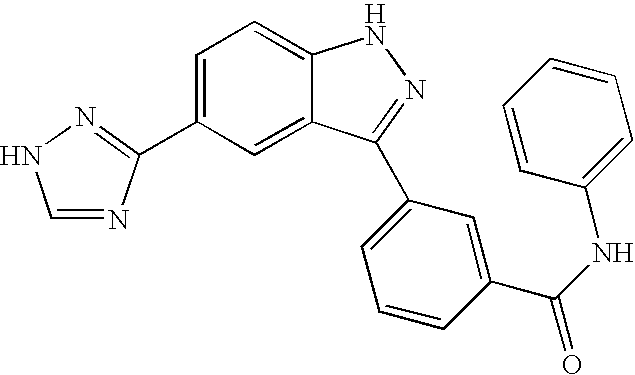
C1=C(C2=NNC=N2)C=C2C(=C1)NN=C2C1=CC=CC(C(NC2=CC=CC=C2)=O)=C1
